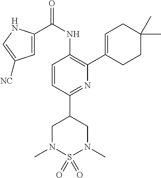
C1=CC(C2CN(C)S(=O)(=O)N(C)C2)=NC(C2=CCC(C)(C)CC2)=C1NC(C1=CC([NC])=CN1)=O
